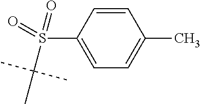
C1=C(S(=O)(=O)C(C)(C)C)C=CC(C)=C1
